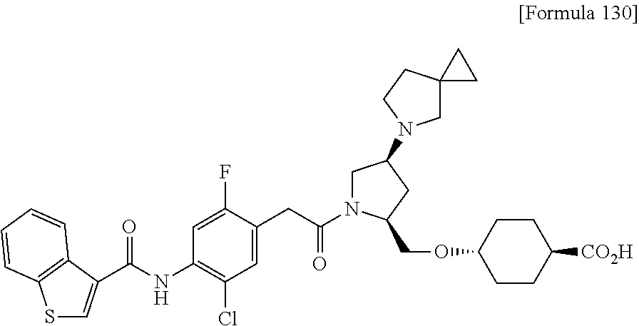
C1=C(C(NC2=C(Cl)C=C(CC(=O)N3CC(N4CC5(CC4)CC5)CC3COC3CCC([CO2H])CC3)C(F)=C2)=O)C2=C(C=CC=C2)S1
